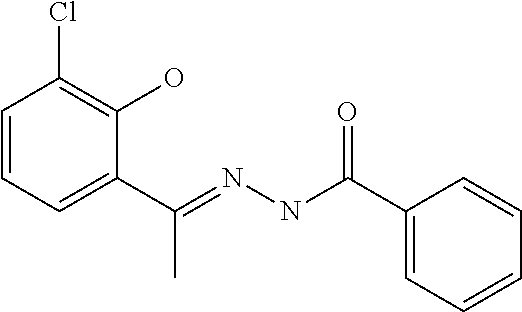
C1=CC=C(C(=NNC(C2=CC=CC=C2)=O)C)C(O)=C1Cl
